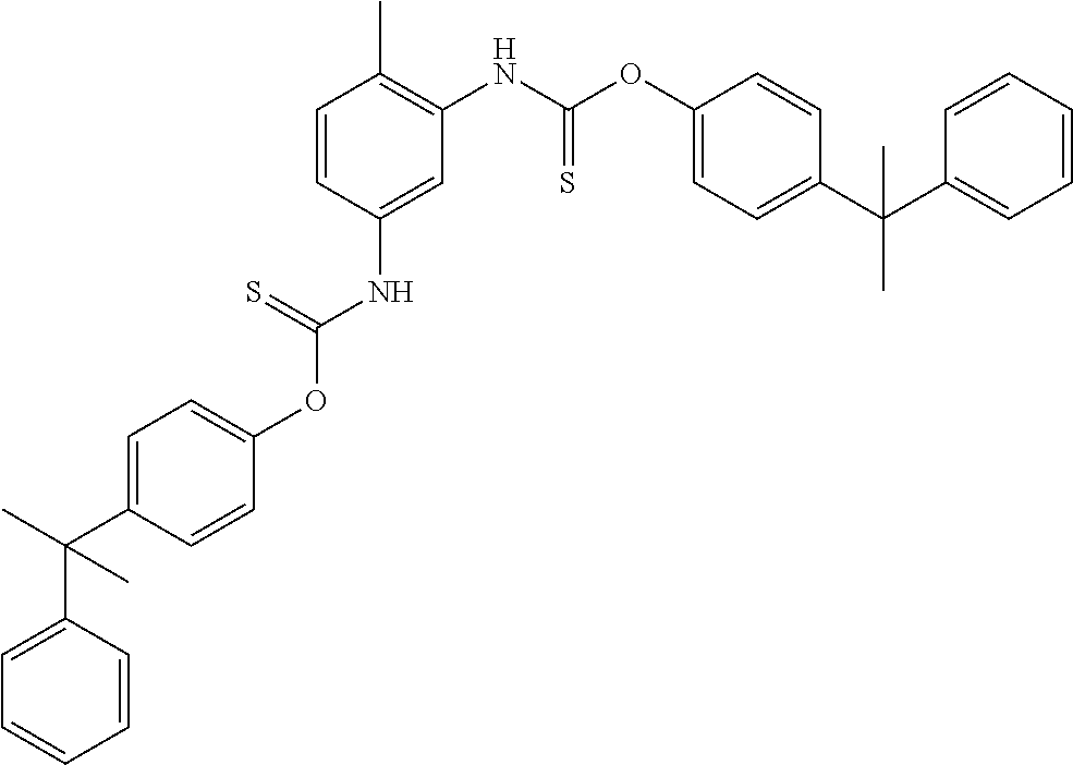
C1=C(OC(NC2=C(C)C=CC(NC(=S)OC3=CC=C(C(C4=CC=CC=C4)(C)C)C=C3)=C2)=S)C=CC(C(C2=CC=CC=C2)(C)C)=C1
